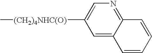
C1=C2C(=NC=C1[(CH2)4NHC(O)]C)C=CC=C2
